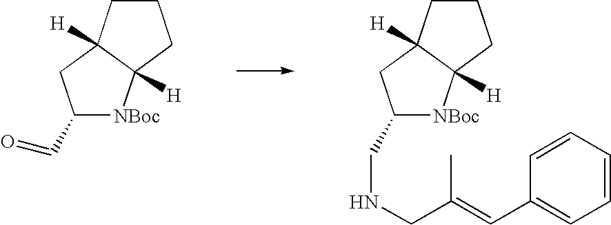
C1CC2([H])C([H])(C1)[NBoc]C(C=O)C2.C1CC2([H])C([H])(C1)[NBoc]C(CNCC(=CC1=CC=CC=C1)C)C2
